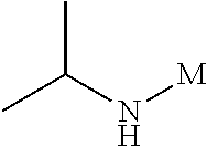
CC(N[M])C
